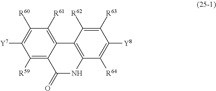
C1([R59])=C2C(=C([R61])C([R60])=C1[Y7])C1=C(NC2=O)C([R64])=C([Y8])C([R63])=C1[R62]
